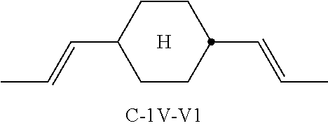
C(C1CCC(C=CC)CC1)=CC.[H]
